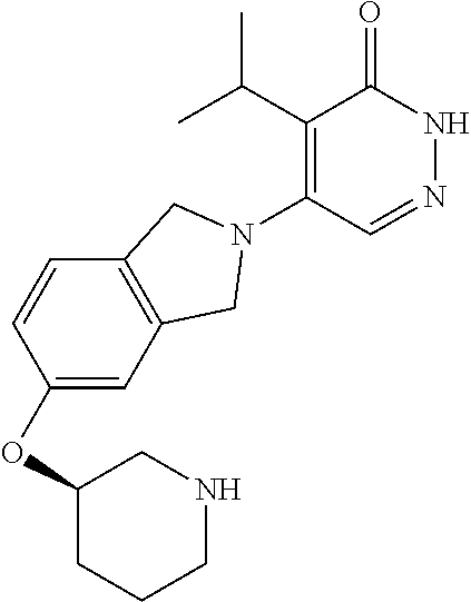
C1(C(C)C)=C(N2CC3=C(C=CC(OC4CCCNC4)=C3)C2)C=NNC1=O
